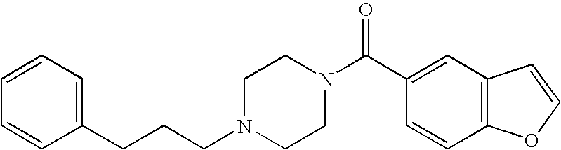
C(CCN1CCN(C(C2=CC3=C(C=C2)OC=C3)=O)CC1)C1=CC=CC=C1
